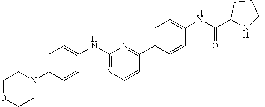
C1OCCN(C2=CC=C(NC3=NC=CC(C4=CC=C(NC(=O)C5NCCC5)C=C4)=N3)C=C2)C1
